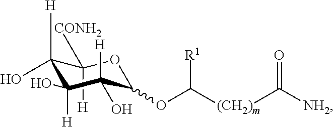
[H]C1([CONH2])C([H])(O)C([H])(O)C([H])(O)C(OC([(CH2)m]C([NH2])=O)[R1])O1
